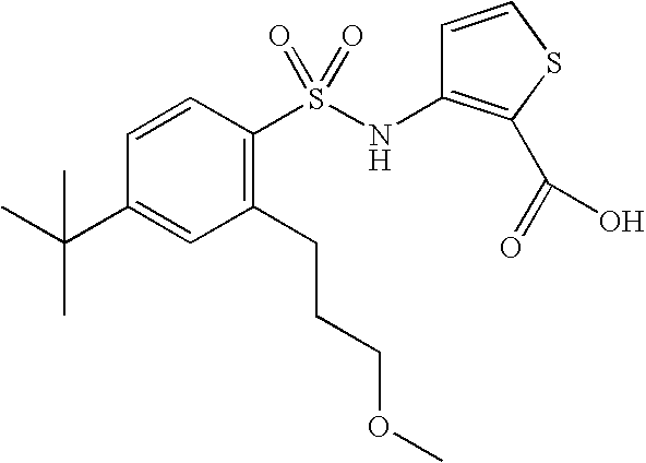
C1=CC(S(NC2=C(C(=O)O)SC=C2)(=O)=O)=C(CCCOC)C=C1C(C)(C)C
